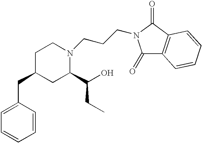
C1=C(CC2CC(C(CC)O)N(CCCN3C(=O)C4=C(C3=O)C=CC=C4)CC2)C=CC=C1
